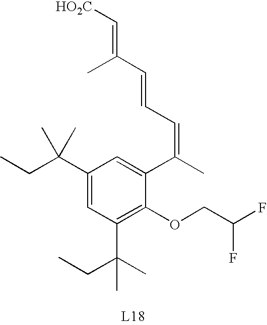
C1(C(C)(C)CC)=CC(C(C)(CC)C)=C(OCC(F)F)C(C(C)=CC=CC(C)=C[HO2C])=C1
